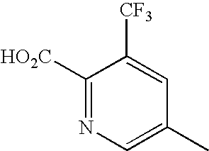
C1([HO2C])=NC=C(C)C=C1[CF3]
